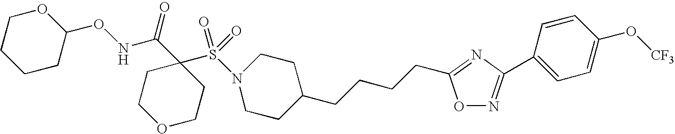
C1CC(CCCCC2=NC(C3=CC=C(O[CF3])C=C3)=NO2)CCN1S(C1(C(NOC2CCCCO2)=O)CCOCC1)(=O)=O
